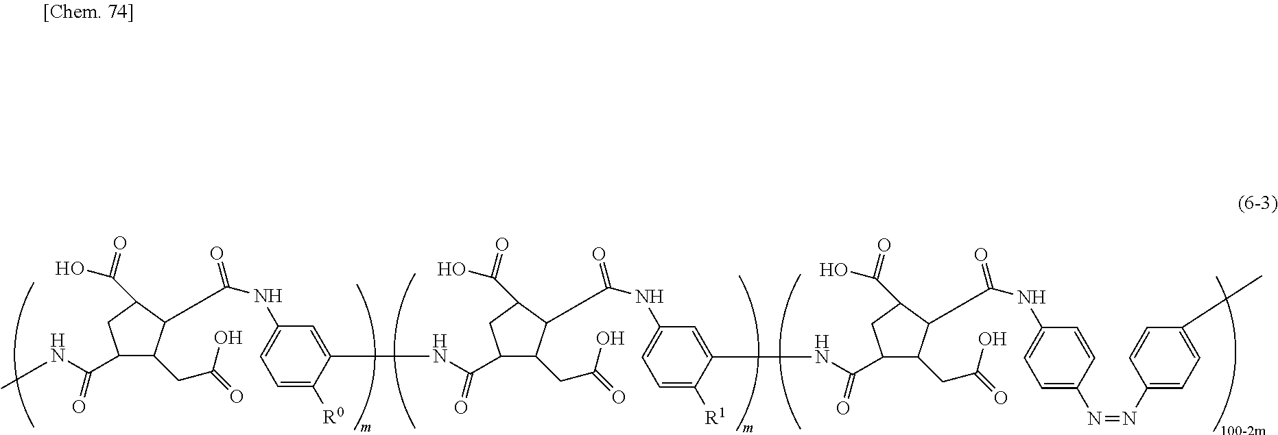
C1(C(NC)=O)C(CC(=O)O)C(C(NC2=CC=C([R0])C(NC(C3C(CC(=O)O)C(C(NC4=CC=C([R1])C(NC(C5C(CC(=O)O)C(C(NC6=CC=C(N=NC7=CC=C(C)C=C7)C=C6)=O)C(C(O)=O)C5)=O)=C4)=O)C(C(O)=O)C3)=O)=C2)=O)C(C(O)=O)C1
